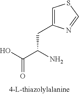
C1=C(CC(C(O)=O)N)N=CS1
